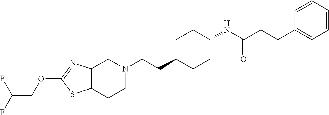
C12=C(CCN(CCC3CCC(NC(CCC4=CC=CC=C4)=O)CC3)C1)SC(OCC(F)F)=N2
